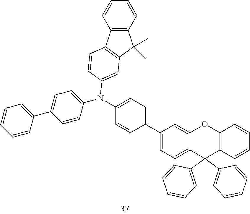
C1(C2=CC=C(N(C3=CC=C(C4=CC=CC=C4)C=C3)C3=CC4=C(C5=C(C4(C)C)C=CC=C5)C=C3)C=C2)=CC=C2C(=C1)OC1=C(C23C2=C(C4=C3C=CC=C4)C=CC=C2)C=CC=C1
